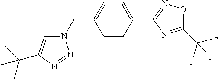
N1(CC2=CC=C(C3=NOC(C(F)(F)F)=N3)C=C2)C=C(C(C)(C)C)N=N1
